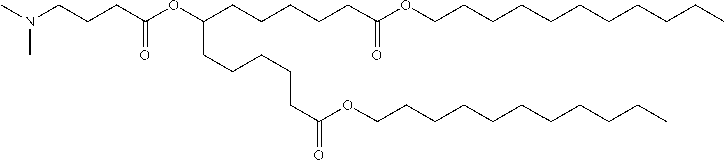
N(CCCC(OC(CCCCCC(OCCCCCCCCCCC)=O)CCCCCC(=O)OCCCCCCCCCCC)=O)(C)C
